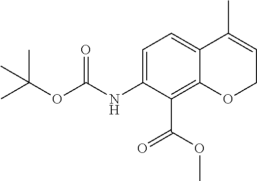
C1=C(NC(OC(C)(C)C)=O)C(C(OC)=O)=C2C(=C1)C(C)=CCO2
